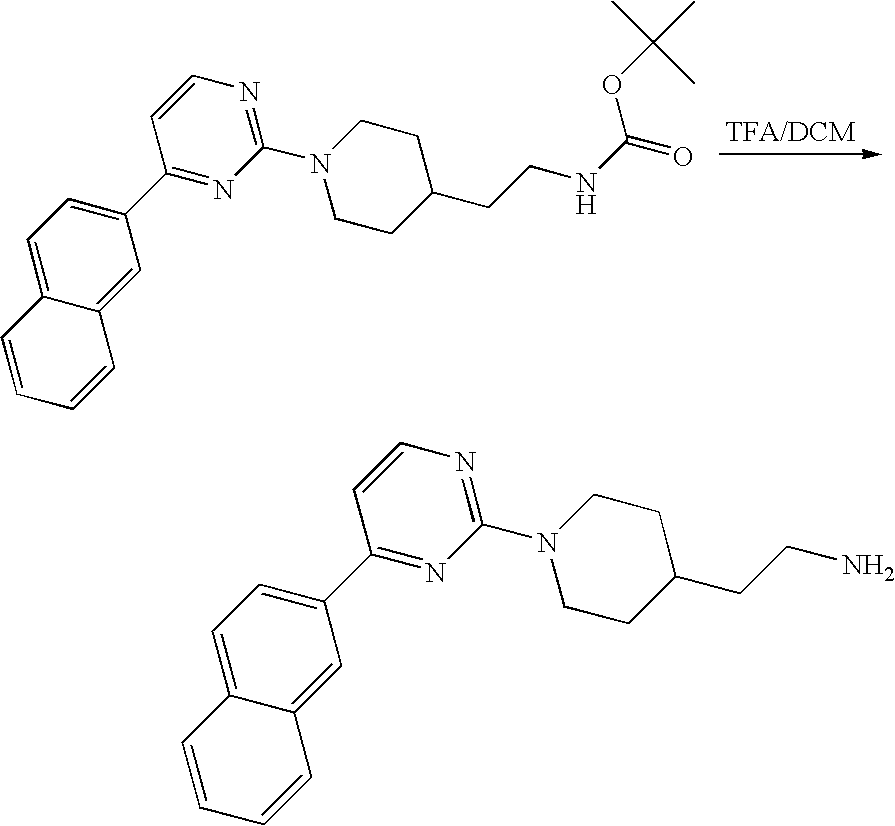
C12=CC=C(C3=NC(N4CCC(CCNC(=O)OC(C)(C)C)CC4)=NC=C3)C=C1C=CC=C2.C12=CC=C(C3=NC(N4CCC(CCN)CC4)=NC=C3)C=C1C=CC=C2
